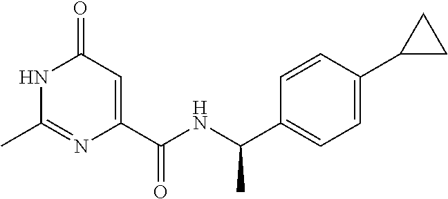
C1(=O)C=C(C(NC(C2=CC=C(C3CC3)C=C2)C)=O)N=C(C)N1
